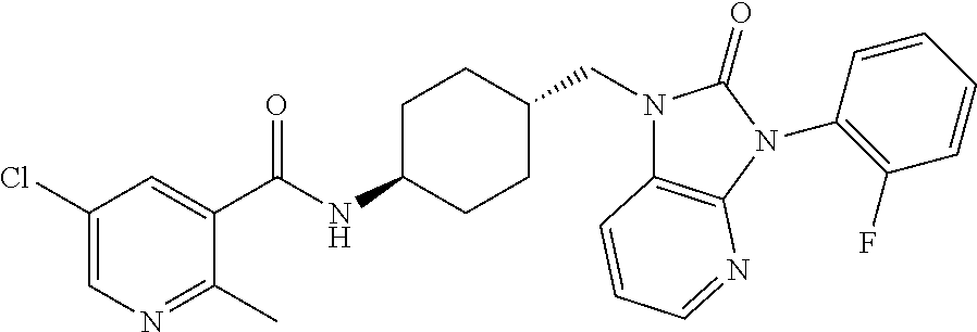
C1(Cl)=CN=C(C)C(C(NC2CCC(CN3C4=C(N(C5=C(F)C=CC=C5)C3=O)N=CC=C4)CC2)=O)=C1
